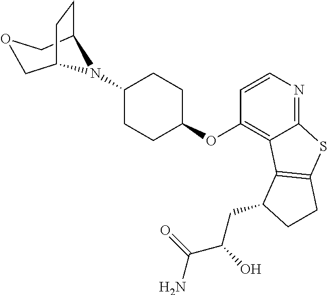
C12=NC=CC(OC3CCC(N4C5CCC4COC5)CC3)=C1C1=C(S2)CCC1CC(O)C(=O)N
